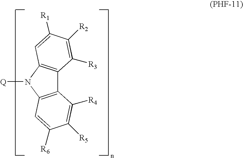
C12=C(N([Q])C3=C1C([R3])=C([R2])C([R1])=C3)C=C([R6])C([R5])=C2[R4]
